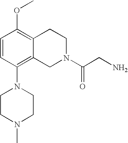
C1=CC(N2CCN(C)CC2)=C2C(=C1OC)CCN(C(CN)=O)C2
